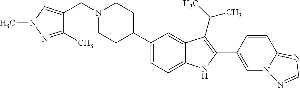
C1(C2CCN(CC3=CN(C)N=C3C)CC2)=CC=C2C(=C1)C(C(C)C)=C(C1=CN3C(=NC=N3)C=C1)N2
